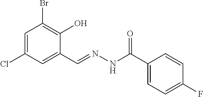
C1=C(Cl)C=C(C=NNC(C2=CC=C(F)C=C2)=O)C(O)=C1Br
